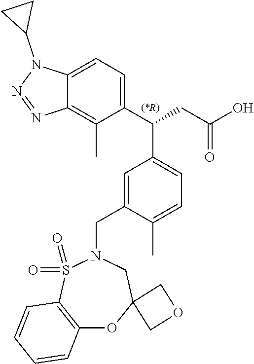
C1(C(CC(O)=O)C2=CC=C(C)C(CN3S(=O)(=O)C4=C(OC5(C3)COC5)C=CC=C4)=C2)=CC=C2C(=C1C)N=NN2C1CC1
